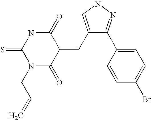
C1(C=C2C(=O)NC(=S)N(CC=C)C2=O)=CNN=C1C1=CC=C(Br)C=C1
